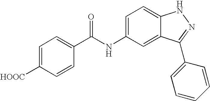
C1=C([HOOC])C=CC(C(=O)NC2=CC=C3C(=C2)C(C2=CC=CC=C2)=NN3)=C1
